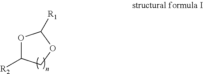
O1C([R2])COC1[R1]
